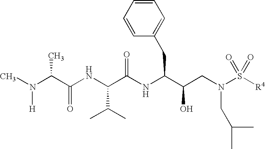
C(NC(C(NC(C(CN(S([R4])(=O)=O)CC(C)C)O)CC1=CC=CC=C1)=O)C(C)C)(C(N(C)[H])C)=O
